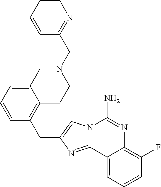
N12C(=NC(CC3=C4C(=CC=C3)CN(CC3=NC=CC=C3)CC4)=C1)C1=CC=CC(F)=C1N=C2N
